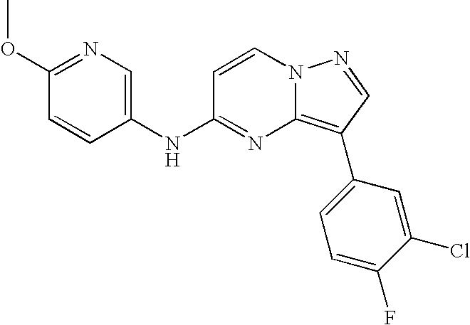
C1(OC)=NC=C(NC2=NC3=C(C4=CC=C(F)C(Cl)=C4)C=NN3C=C2)C=C1
